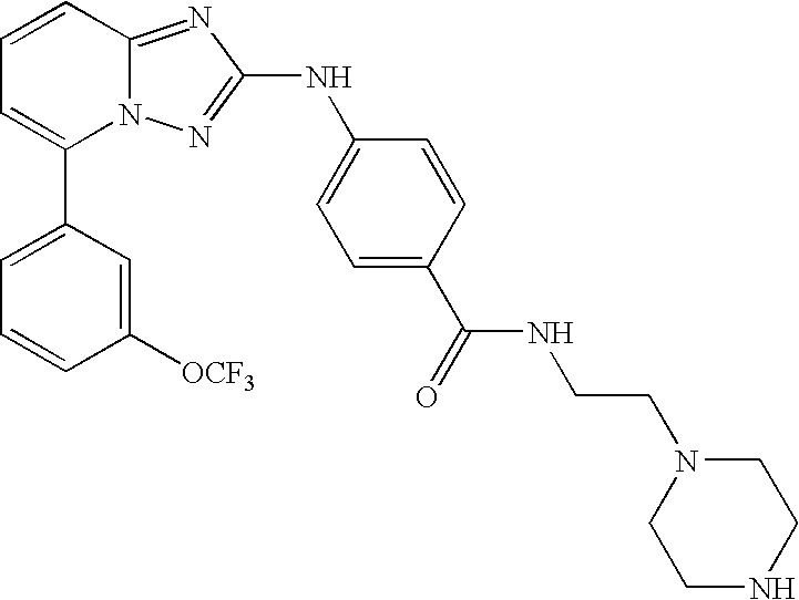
C1(C2=CC=CC3=NC(NC4=CC=C(C(NCCN5CCNCC5)=O)C=C4)=NN23)=CC=CC([OCF3])=C1
